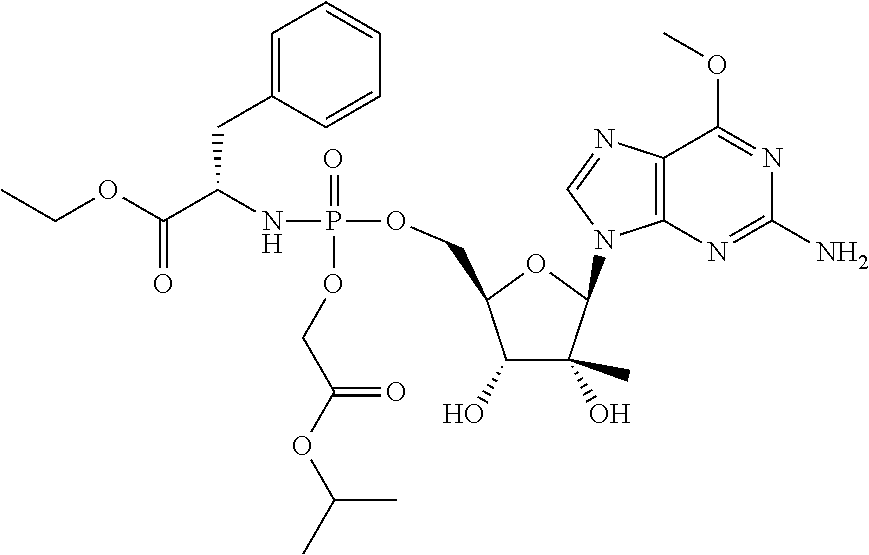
C12=C(N=C(N)N=C1OC)N(C1C(C)(O)C(O)C(COP(NC(C(OCC)=O)CC3=CC=CC=C3)(=O)OCC(OC(C)C)=O)O1)C=N2
